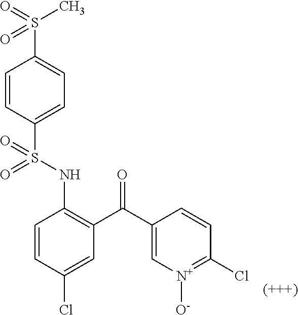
C1=CC(Cl)=CC(C(C2=C[N+]([O-])=C(Cl)C=C2)=O)=C1NS(C1=CC=C(S(C)(=O)=O)C=C1)(=O)=O
